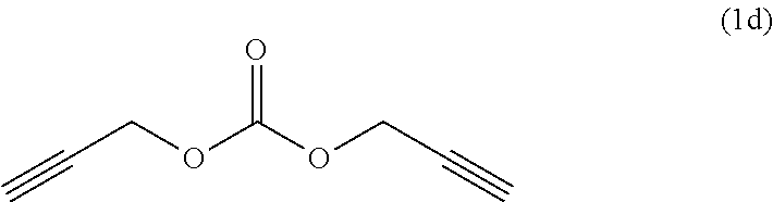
C(COC(OCC#C)=O)#C
